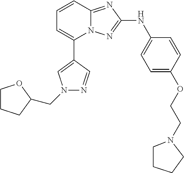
C1=CC2=NC(NC3=CC=C(OCCN4CCCC4)C=C3)=NN2C(C2=CN(CC3CCCO3)N=C2)=C1
